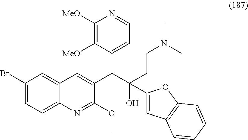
C1(Br)=CC=C2C(=C1)C=C(C(C(O)(C1=CC3=C(O1)C=CC=C3)CCN(C)C)C1=CC=NC([MeO])=C1[MeO])C(OC)=N2
